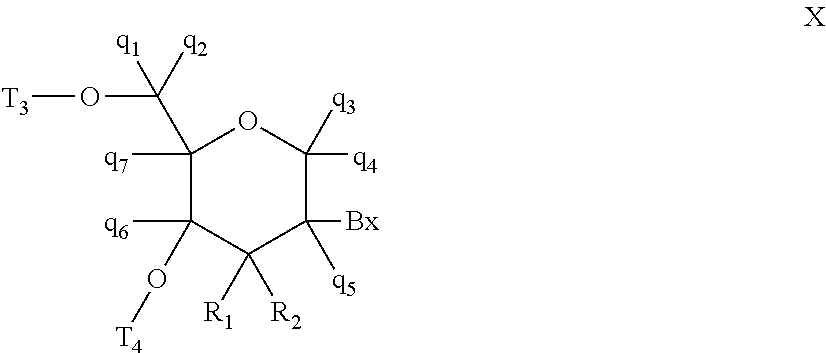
C1([q7])(C(O[T3])([q2])[q1])C([q6])(O[T4])C([R1])([R2])C([Bx])([q5])C([q4])([q3])O1
